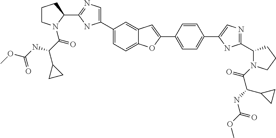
C1(C2=CN=C(C3CCCN3C(=O)C(C3CC3)NC(OC)=O)N2)=CC=C2C(=C1)C=C(C1=CC=C(C3=CN=C(C4N(C(=O)C(NC(=O)OC)C5CC5)CCC4)N3)C=C1)O2
